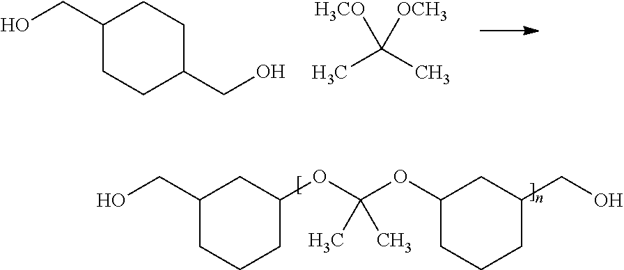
C1(CO)CCC(CO)CC1.CC(C)([OCH3])[H3CO].C1(CO)CCCC(OC(OC2CCCC(CO)C2)(C)C)C1
